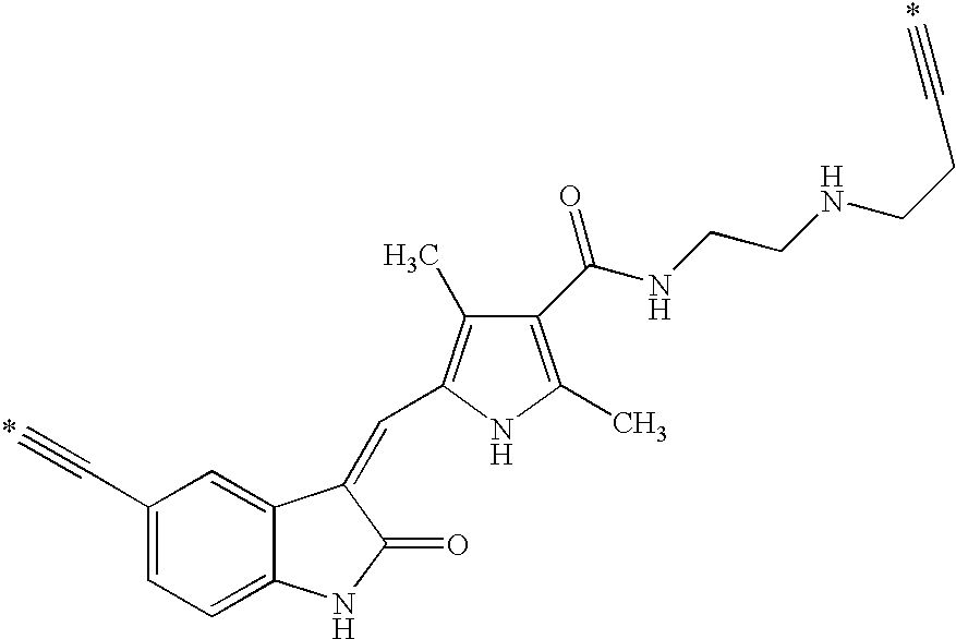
C1(C#C)=CC=C2C(=C1)C(=CC1=C(C)C(C(NCCNCCC#C)=O)=C(C)N1)C(=O)N2
